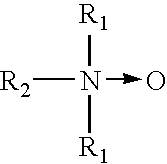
[R2]N([R1])([R1])->O
